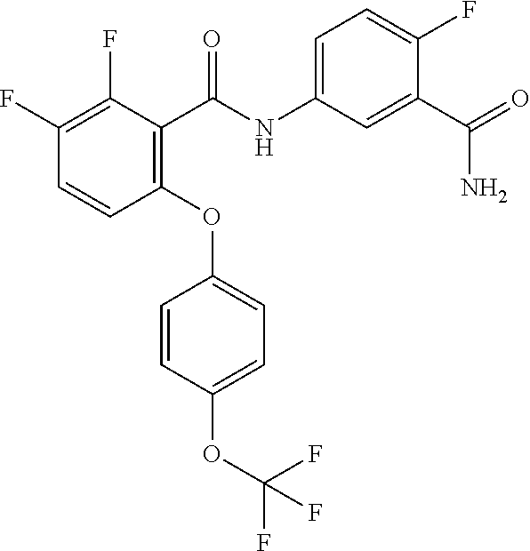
C1(F)=C(F)C(C(NC2=CC=C(F)C(C(=O)N)=C2)=O)=C(OC2=CC=C(OC(F)(F)F)C=C2)C=C1
